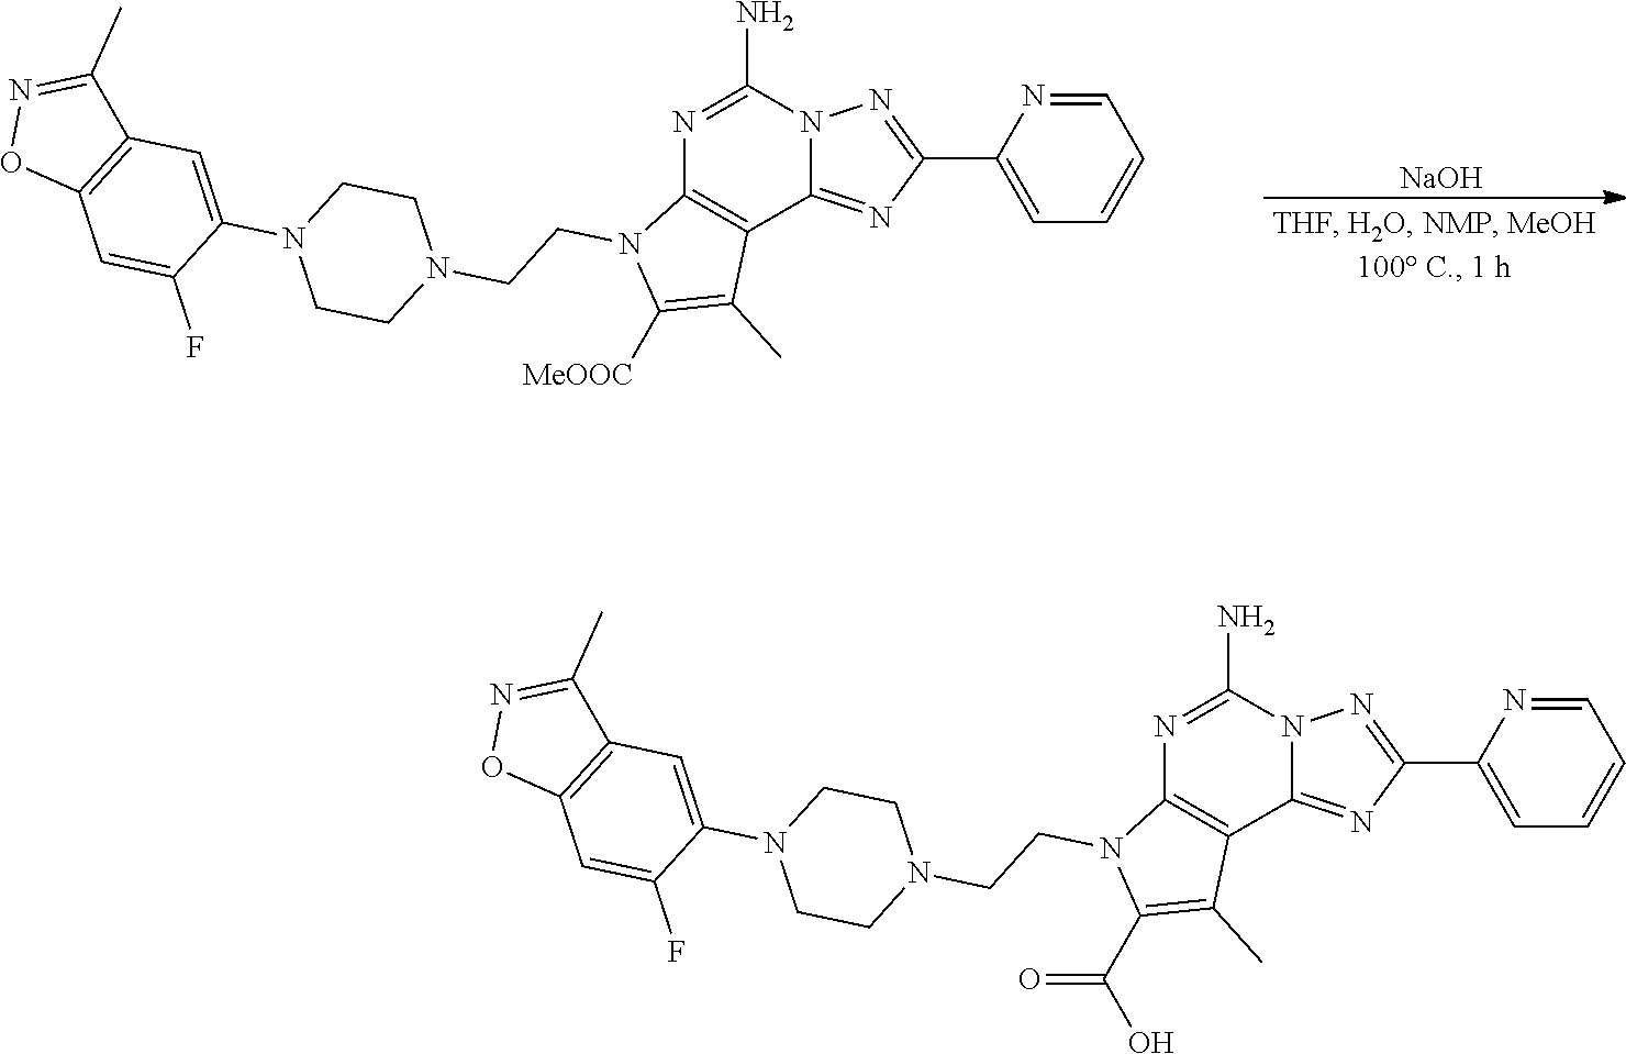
N1=C(N)N2C(=NC(C3=CC=CC=N3)=N2)C2=C1N(CCN1CCN(C3=CC4=C(C=C3F)ON=C4C)CC1)C(C(O)=O)=C2C.N1=C(N)N2C(=NC(C3=CC=CC=N3)=N2)C2=C1N(CCN1CCN(C3=CC4=C(C=C3F)ON=C4C)CC1)C([MeOOC])=C2C.[NaOH]
